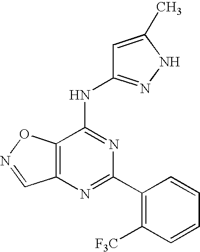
C12=C(N=C(C3=C([F3C])C=CC=C3)N=C1NC1=NNC(C)=C1)C=NO2
